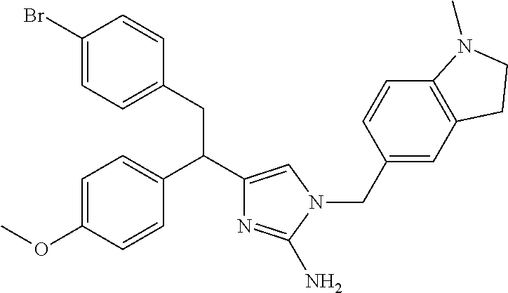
C1=C(OC)C=CC(C(C2=CN(CC3=CC4=C(C=C3)N(C)CC4)C(N)=N2)CC2=CC=C(Br)C=C2)=C1
